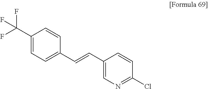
ClC1=NC=C(C=CC2=CC=C(C(F)(F)F)C=C2)C=C1
